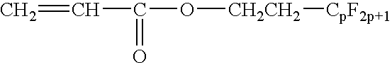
C=CC(=O)O[CH2CH2][CpF2p+1]
